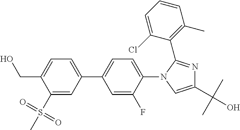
C1(S(C)(=O)=O)=CC(C2=CC=C(N3C(C4=C(C)C=CC=C4Cl)=NC(C(C)(C)O)=C3)C(F)=C2)=CC=C1CO
